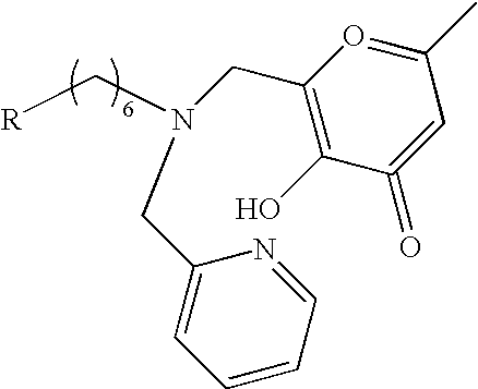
[R]CN(CC1=C(O)C(=O)=CC(C)=O1)CC1=CC=CC=N1
